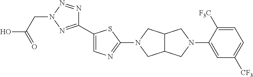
C1(C2=CN=C(N3CC4C(C3)CN(C3=CC([CF3])=CC=C3[F3C])C4)S2)=NN(CC(O)=O)N=N1
